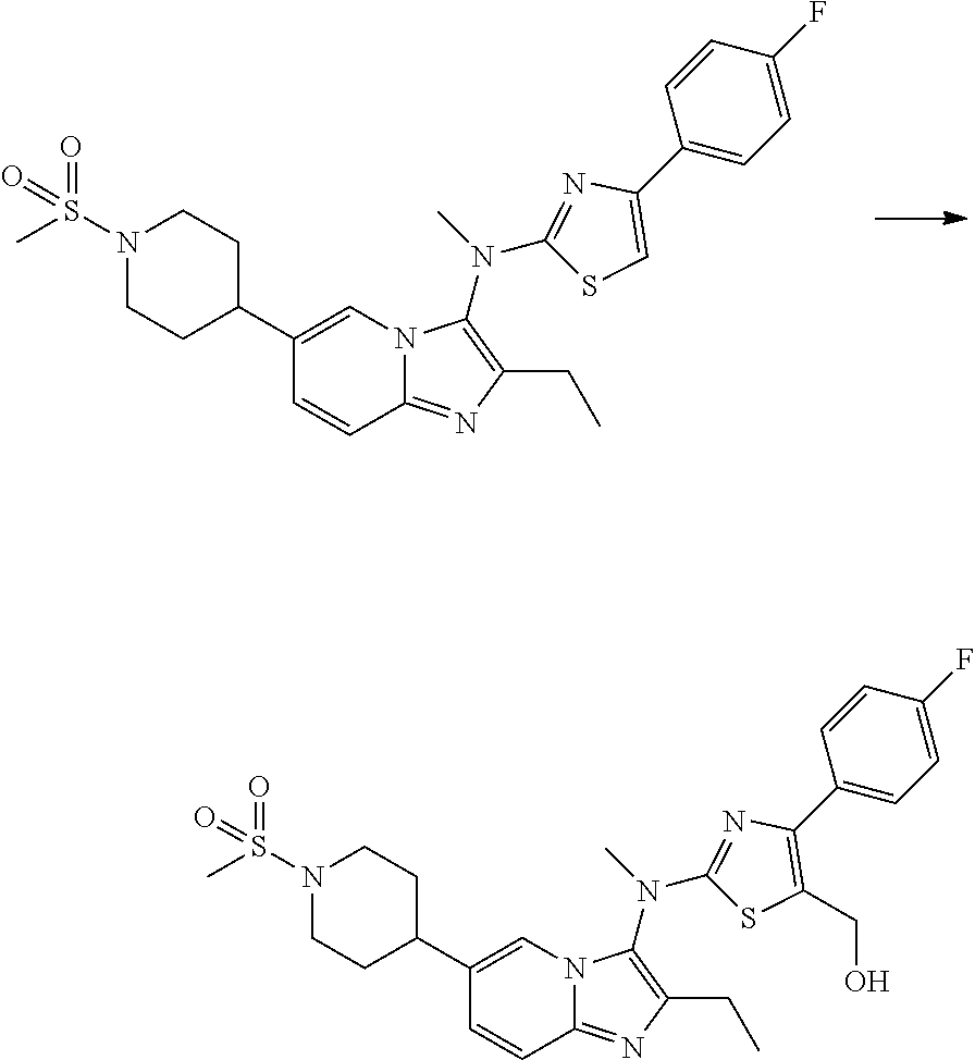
N1(S(C)(=O)=O)CCC(C2=CN3C(=NC(CC)=C3N(C3=NC(C4=CC=C(F)C=C4)=CS3)C)C=C2)CC1.N1(S(C)(=O)=O)CCC(C2=CN3C(=NC(CC)=C3N(C3=NC(C4=CC=C(F)C=C4)=C(CO)S3)C)C=C2)CC1
